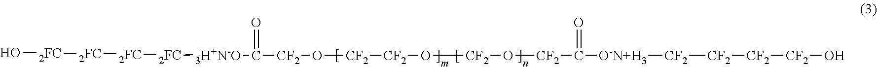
O[2FC][2FC][2FC][2FC][3H+N-O]C([CF2]O[CF2][CF2]O[CF2]O[CF2]C(=O)[O-N+H3][CF2][CF2][CF2][CF2]O)=O
